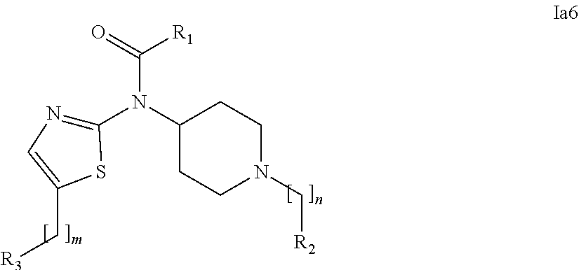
C1(N(C2CCN(C[R2])CC2)C(=O)[R1])=NC=C(C[R3])S1
